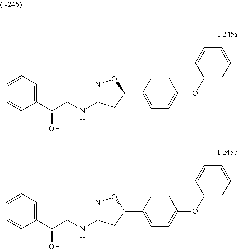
C1(C(CNC2=NOC(C3=CC=C(OC4=CC=CC=C4)C=C3)C2)O)=CC=CC=C1.C1(C(CNC2=NOC(C3=CC=C(OC4=CC=CC=C4)C=C3)C2)O)=CC=CC=C1
